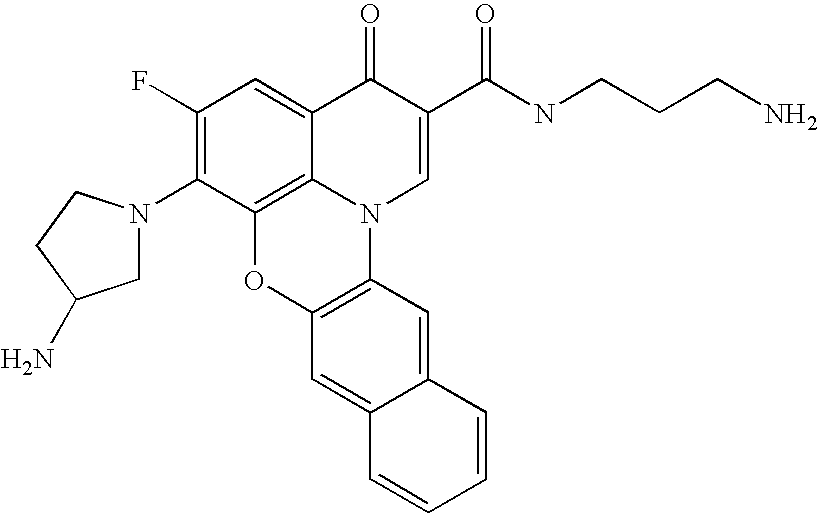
C1(F)=C(N2CC(N)CC2)C2=C3C(=C1)C(=O)C(C(NCCCN)=O)=CN3C1=C(O2)C=C2C(=C1)C=CC=C2
